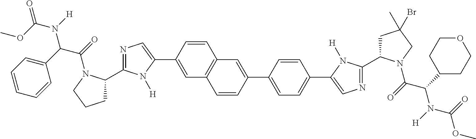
N1=C(C2CCCN2C(=O)C(C2=CC=CC=C2)N(C(OC)=O)[H])N([H])C(C2=CC3=C(C=C2)C=C(C2=CC=C(C4=CN=C(C5CC(Br)(C)CN5C(=O)C(C5CCOCC5)N([H])C(=O)OC)N4[H])C=C2)C=C3)=C1
